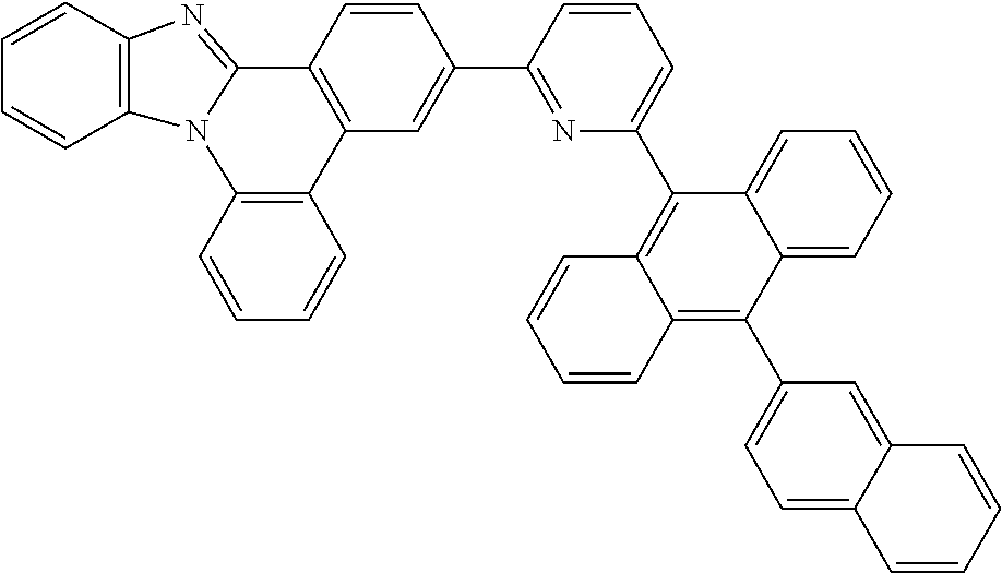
C1=CC2=C(C=C1)N1C(=NC3=C1C=CC=C3)C1=C2C=C(C2=NC(C3=C4C(=C(C5=CC=C6C(=C5)C=CC=C6)C5=CC=CC=C35)C=CC=C4)=CC=C2)C=C1
